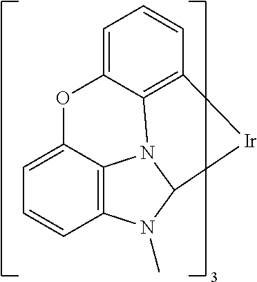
C1=C2C3=C(C=C1)N(C)C1N3C3=C(C=CC=C3O2)[Ir]1
